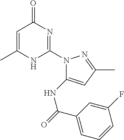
C1=C(C)NC(N2C(NC(=O)C3=CC=CC(F)=C3)=CC(C)=N2)=NC1=O
